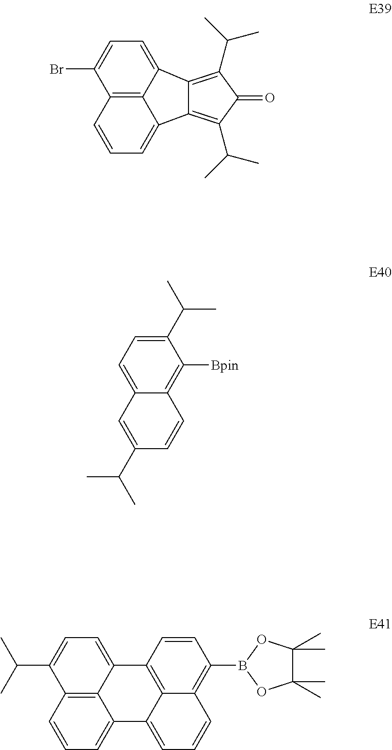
C12=C(C(C)C)C(=O)C(C(C)C)=C1C1=CC=CC3=C1C2=CC=C3Br.C1(C(C)C)=CC=C2C(=C1[Bpin])C=CC(C(C)C)=C2.C1=C2C3=C(C(C(C)C)=C1)C=CC=C3C1=CC=CC3=C(B4OC(C)(C)C(C)(C)O4)C=CC2=C13
